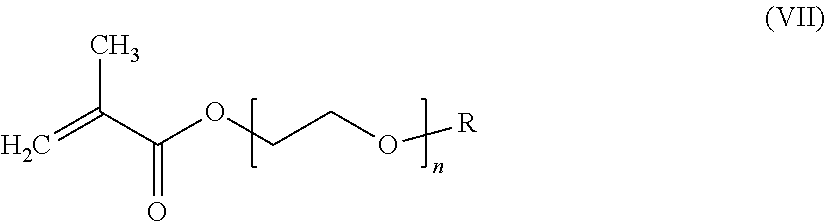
CC(C(OCCO[R])=O)=C
